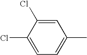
ClC1=CC=C(C)C=C1Cl
